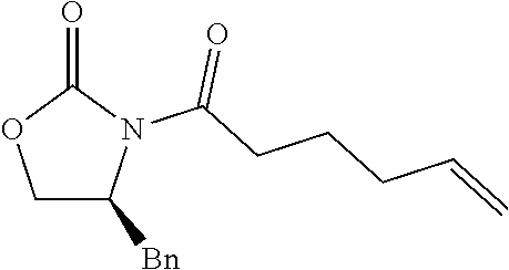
O1CC([Bn])N(C(CCCC=C)=O)C1=O
